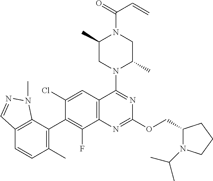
C12=C(C(C3=C(F)C4=C(C=C3Cl)C(N3C(C)CN(C(C=C)=O)C(C)C3)=NC(OCC3N(C(C)C)CCC3)=N4)=C(C)C=C1)N(C)N=C2
